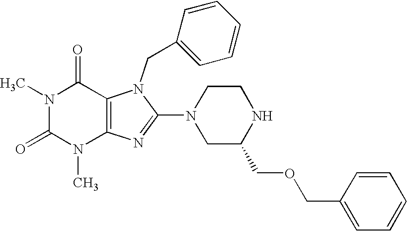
N1(C)C(=O)N(C)C2=C(C1=O)N(CC1=CC=CC=C1)C(N1CC(COCC3=CC=CC=C3)NCC1)=N2
